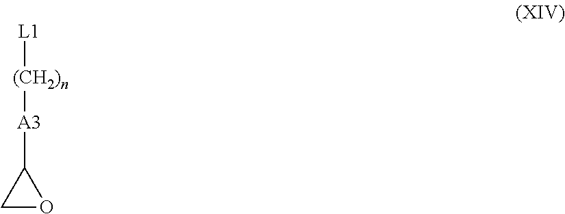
[L1][(CH2)n][A3]C1CO1
